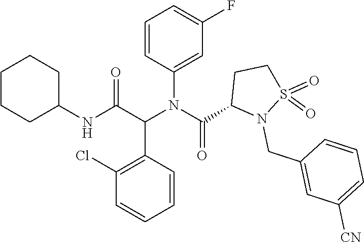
C1=C(N(C(=O)C2CCS(=O)(=O)N2CC2=CC([CN])=CC=C2)C(C2=C(Cl)C=CC=C2)C(=O)NC2CCCCC2)C=CC=C1F
